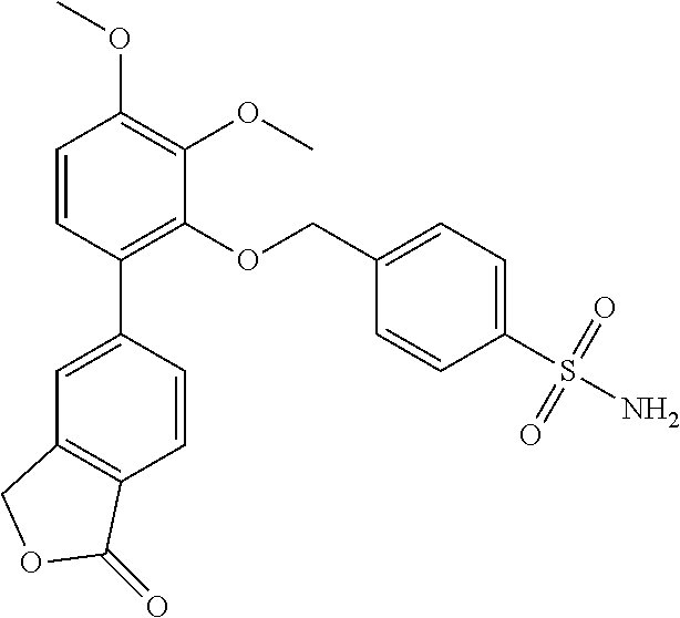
C1=CC(C2=C(OCC3=CC=C(S(=O)(=O)N)C=C3)C(OC)=C(OC)C=C2)=CC2=C1C(=O)OC2
